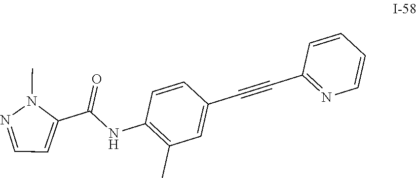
CN1C(C(NC2=C(C)C=C(C#CC3=NC=CC=C3)C=C2)=O)=CC=N1
